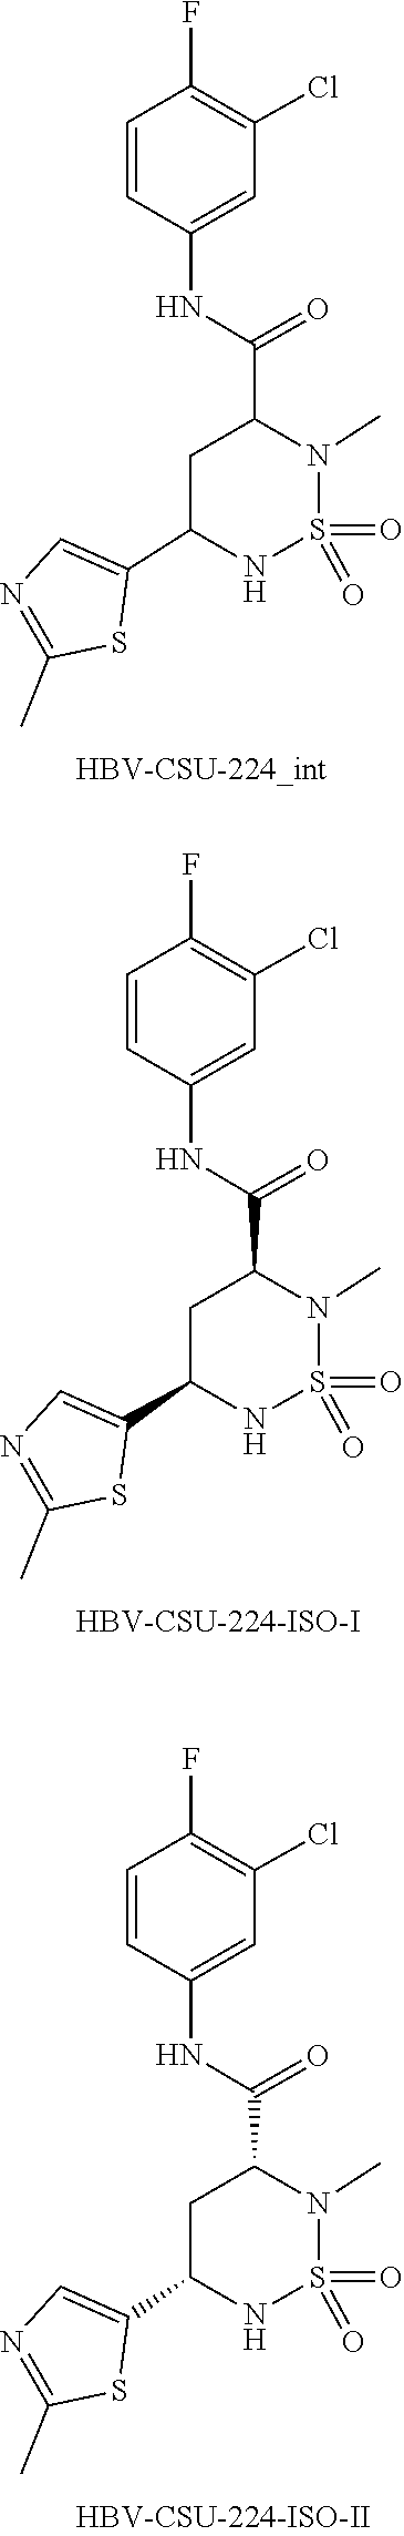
S1(=O)(=O)N(C)C(C(NC2=CC(Cl)=C(F)C=C2)=O)CC(C2=CN=C(C)S2)N1.S1(=O)(=O)N(C)C(C(NC2=CC(Cl)=C(F)C=C2)=O)CC(C2=CN=C(C)S2)N1.S1(=O)(=O)N(C)C(C(NC2=CC(Cl)=C(F)C=C2)=O)CC(C2=CN=C(C)S2)N1
